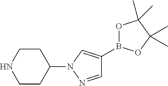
C1=NN(C2CCNCC2)C=C1B1OC(C)(C)C(C)(C)O1
